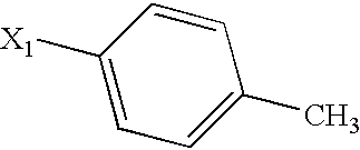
C1=C([X1])C=CC(C)=C1
